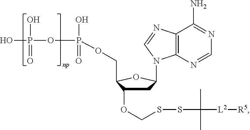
C1C(OCSSC([L2][R5])(C)C)C(COP(OP(O)(=O)O)(=O)O)OC1N1C2=C(C(N)=NC=N2)N=C1
